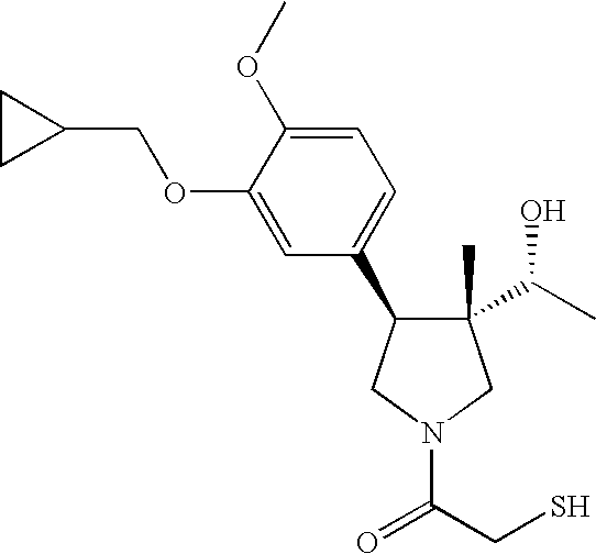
C1(C)(C(C)O)C(C2=CC=C(OC)C(OCC3CC3)=C2)CN(C(CS)=O)C1
